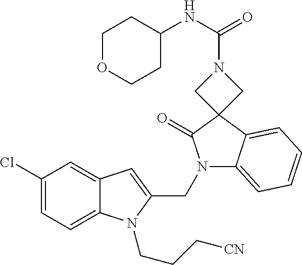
C1(Cl)=CC=C2C(=C1)C=C(CN1C3=CC=CC=C3C3(C1=O)CN(C(NC1CCOCC1)=O)C3)N2CCC[CN]
